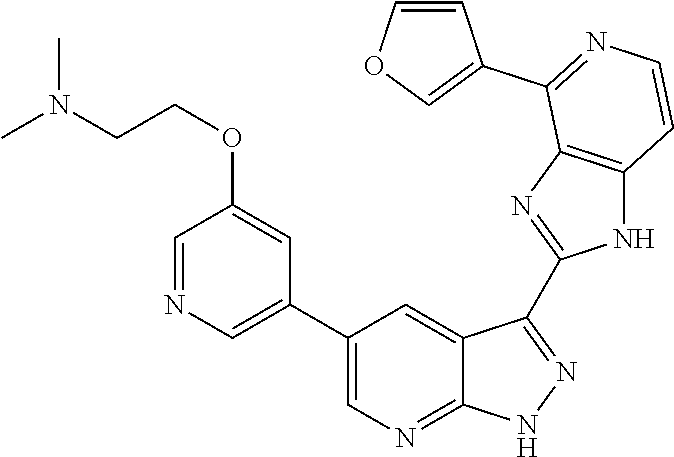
C1=NC=C(C2=CN=C3C(=C2)C(C2=NC4=C(N2)C=CN=C4C2=COC=C2)=N[N H]3)C=C1OCCN(C)C
